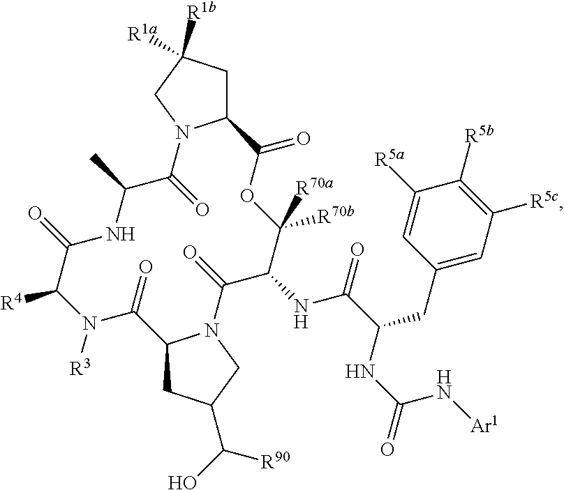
N1([R3])C([R4])C(=O)NC(C)C(=O)N2C(CC([R1b])([R1a])C2)C(=O)OC([R70a])([R70b])C(NC(C(NC(=O)N[Ar1])CC2=CC([R5c])=C([R5b])C([R5a])=C2)=O)C(=O)N2C(CC(C(O)[R90])C2)C1=O
